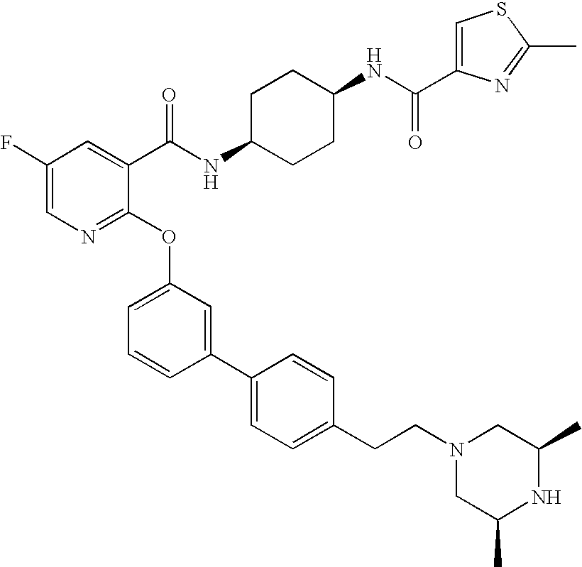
C1(F)=CN=C(OC2=CC=CC(C3=CC=C(CCN4CC(C)NC(C)C4)C=C3)=C2)C(C(NC2CCC(NC(=O)C3=CSC(C)=N3)CC2)=O)=C1
